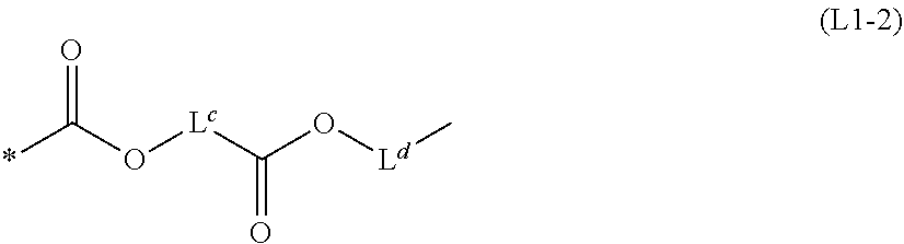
O=C(O[Lc]C(O[Ld]C)=O)*
